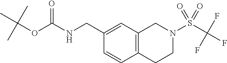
N(C(OC(C)(C)C)=O)CC1=CC2=C(C=C1)CCN(S(C(F)(F)F)(=O)=O)C2
